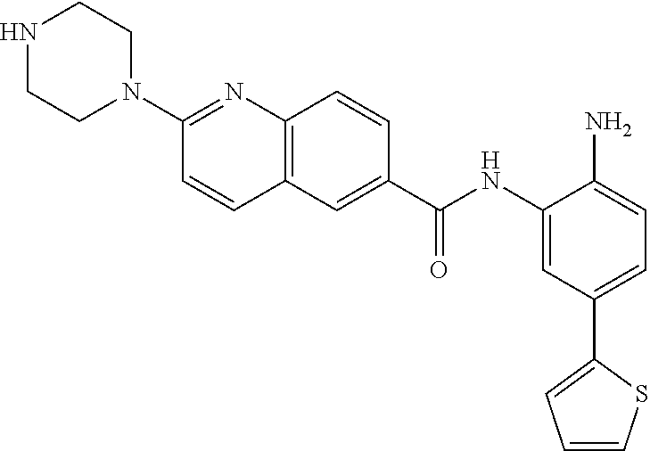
C1(C(NC2=CC(C3=CC=CS3)=CC=C2N)=O)=CC2=C(C=C1)N=C(N1CCNCC1)C=C2
